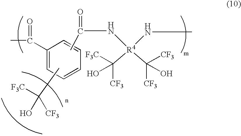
C1(C(C)=O)=CC=CC=C1.CC([CF3])(O)[F3C].CC(=O)N[R4](NC)(C([F3C])([CF3])O)C([CF3])([CF3])O
